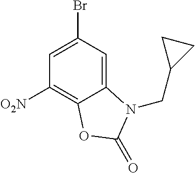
C12=CC(Br)=CC([O2N])=C1OC(=O)N2CC1CC1
